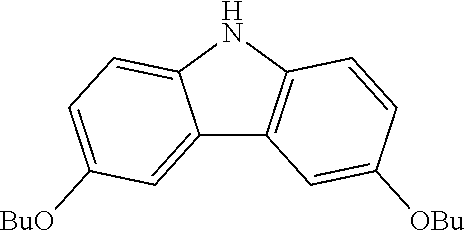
C12=CC([BuO])=CC=C1NC1=C2C=C([OBu])C=C1
